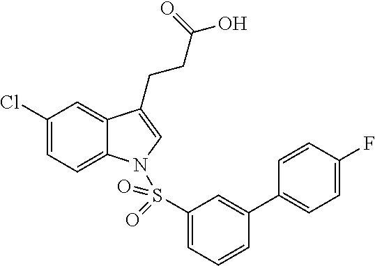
C1(Cl)=CC=C2C(=C1)C(CCC(=O)O)=CN2S(C1=CC=CC(C2=CC=C(F)C=C2)=C1)(=O)=O
